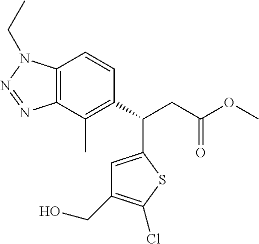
C1=C(C(C2=C(C)C3=C(C=C2)N(CC)N=N3)CC(OC)=O)SC(Cl)=C1CO
